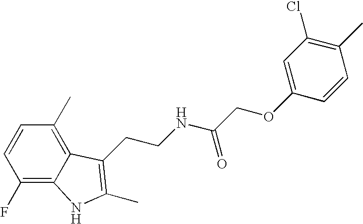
C1(F)=C2C(=C(C)C=C1)C(CCNC(COC1=CC(Cl)=C(C)C=C1)=O)=C(C)N2
